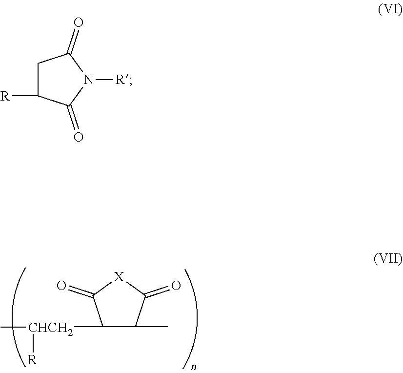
C1([CHCH2](C)[R])C(C)C(=O)[X]C1=O.C1C([R])C(=O)N([R])C1=O
